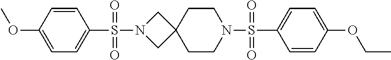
C1=CC(OCC)=CC=C1S(N1CCC2(CC1)CN(S(C1=CC=C(OC)C=C1)(=O)=O)C2)(=O)=O
